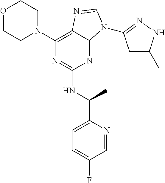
C1(N2CCOCC2)=C2C(=NC(NC(C3=CC=C(F)C=N3)C)=N1)N(C1=NNC(C)=C1)C=N2
